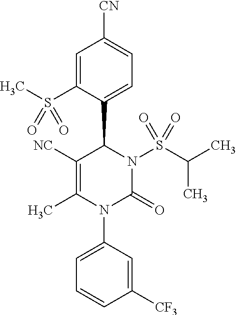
N1(C2=CC=CC([CF3])=C2)C(C)=C([NC])C(C2=CC=C([CN])C=C2S(C)(=O)=O)N(S(C(C)C)(=O)=O)C1=O
